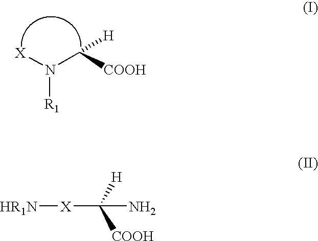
[X]N(C([COOH])[H])[R1].[HR1N][X]C([H])([COOH])N
